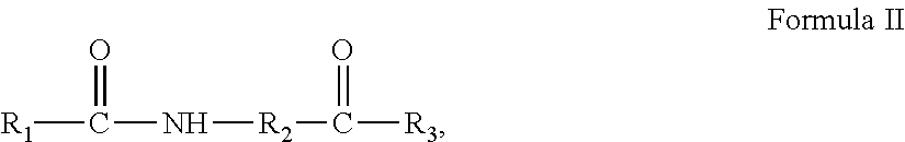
[R1]C(=O)N[R2]C(=O)[R3]
